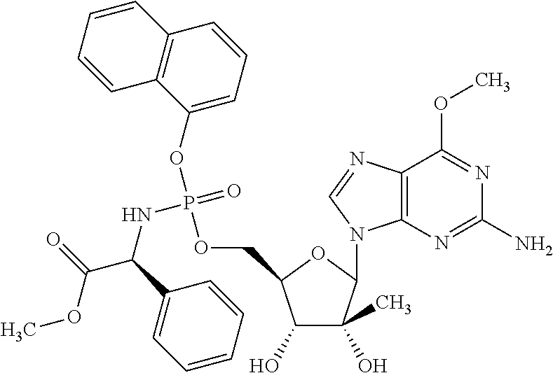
COC(C(NP(=O)(OC1=CC=CC2=C1C=CC=C2)OCC1C(O)C(O)(C)C(N2C3=C(N=C2)C(OC)=NC(N)=N3)O1)C1=CC=CC=C1)=O
